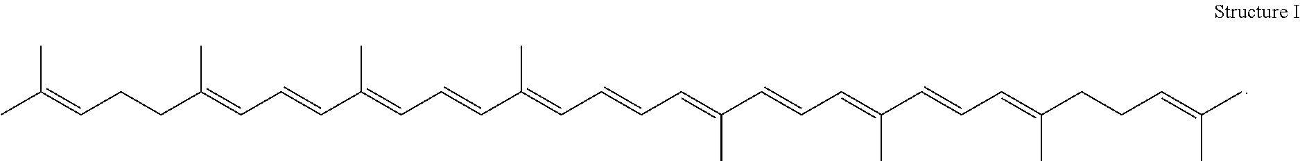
CC(=CCCC(=CC=CC(=CC=CC(=CC=CC=C(C=CC=C(C=CC=C(C)CCC=C(C)C)C)C)C)C)C)C
